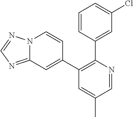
C1=CC(C2=C(C3=CC4=NC=NN4C=C3)C=C(C)C=N2)=CC(Cl)=C1
